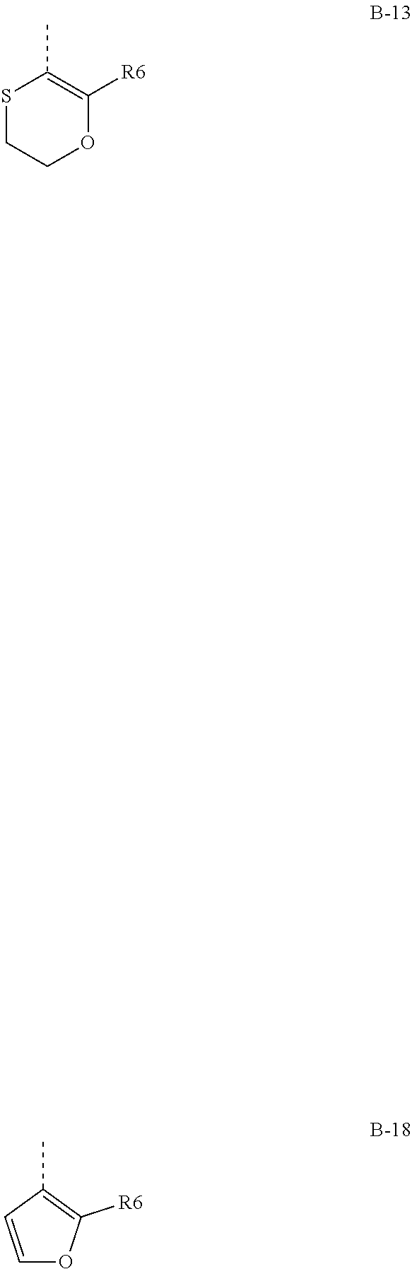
S1CCOC([R6])=C1C.C1=CC(C)=C([R6])O1
